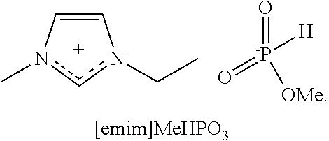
C1=Cn(C)cn1CC.O=[-P]([OMe])([H])=O
